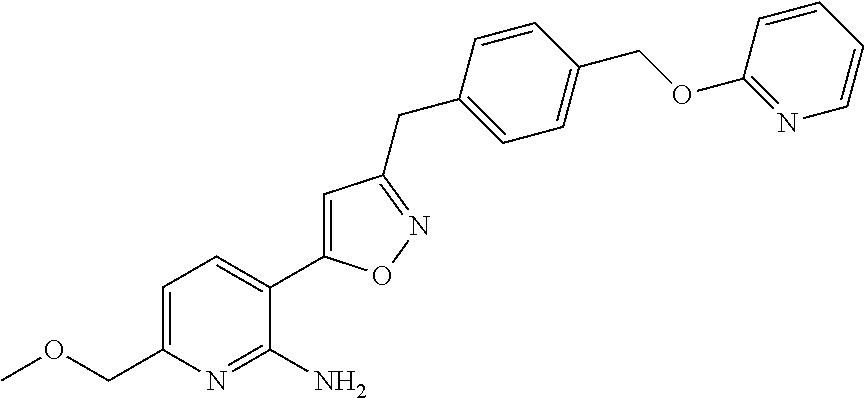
COCC1=CC=C(C2=CC(CC3=CC=C(COC4=NC=CC=C4)C=C3)=NO2)C(N)=N1
